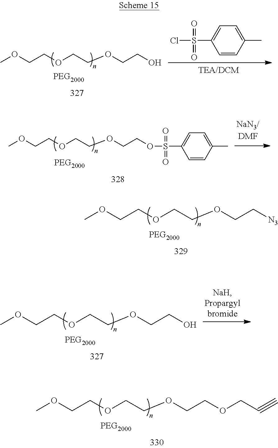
COCCOCCOCCO.C1=C(S(Cl)(=O)=O)C=CC(C)=C1.COCCOCCOCCOS(C1=CC=C(C)C=C1)(=O)=O.COCCOCCOCC[N3].COCCOCCOCCO.COCCOCCOCCOCC#C
